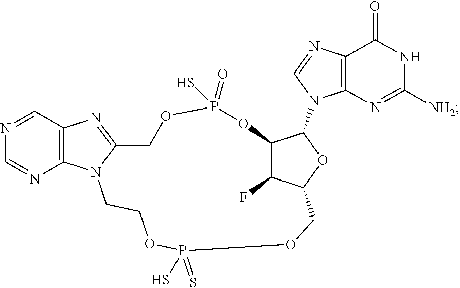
C1=NC2=C(C=N1)N=C1N2CCOP(=S)(S)OCC2C(F)C(C(N3C4=C(C(=O)NC([NH2])=N4)N=C3)O2)OP(=O)(S)OC1
